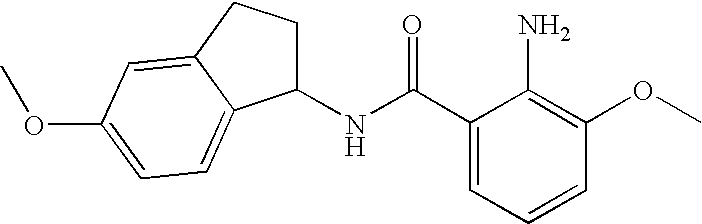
C1(C(=O)NC2CCC3=CC(OC)=CC=C23)=CC=CC(OC)=C1N
